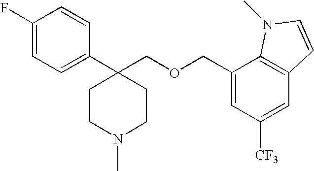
C1(F)=CC=C(C2(COCC3=CC([CF3])=CC4=C3N(C)C=C4)CCN(C)CC2)C=C1
